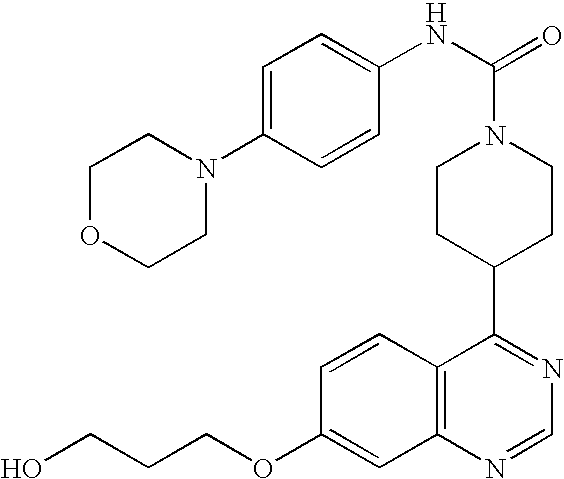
OCCCOC1=CC2=C(C=C1)C(C1CCN(C(=O)NC3=CC=C(N4CCOCC4)C=C3)CC1)=NC=N2
